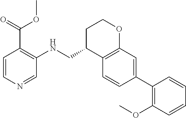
C1=CC(C2=C(OC)C=CC=C2)=CC2=C1C(CNC1=C(C(OC)=O)C=CN=C1)CCO2
